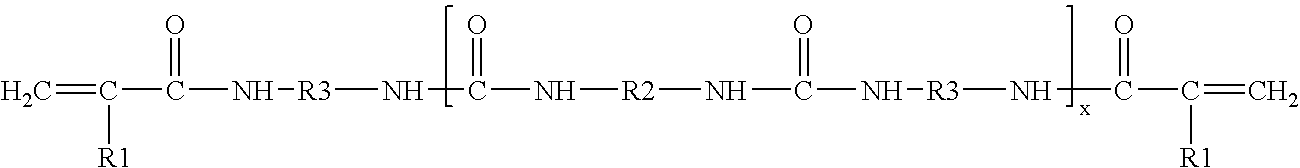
C=C([R1])C(N[R3]NC(N[R2]NC(N[R3]NC(C(=C)[R1])=O)=O)=O)=O
